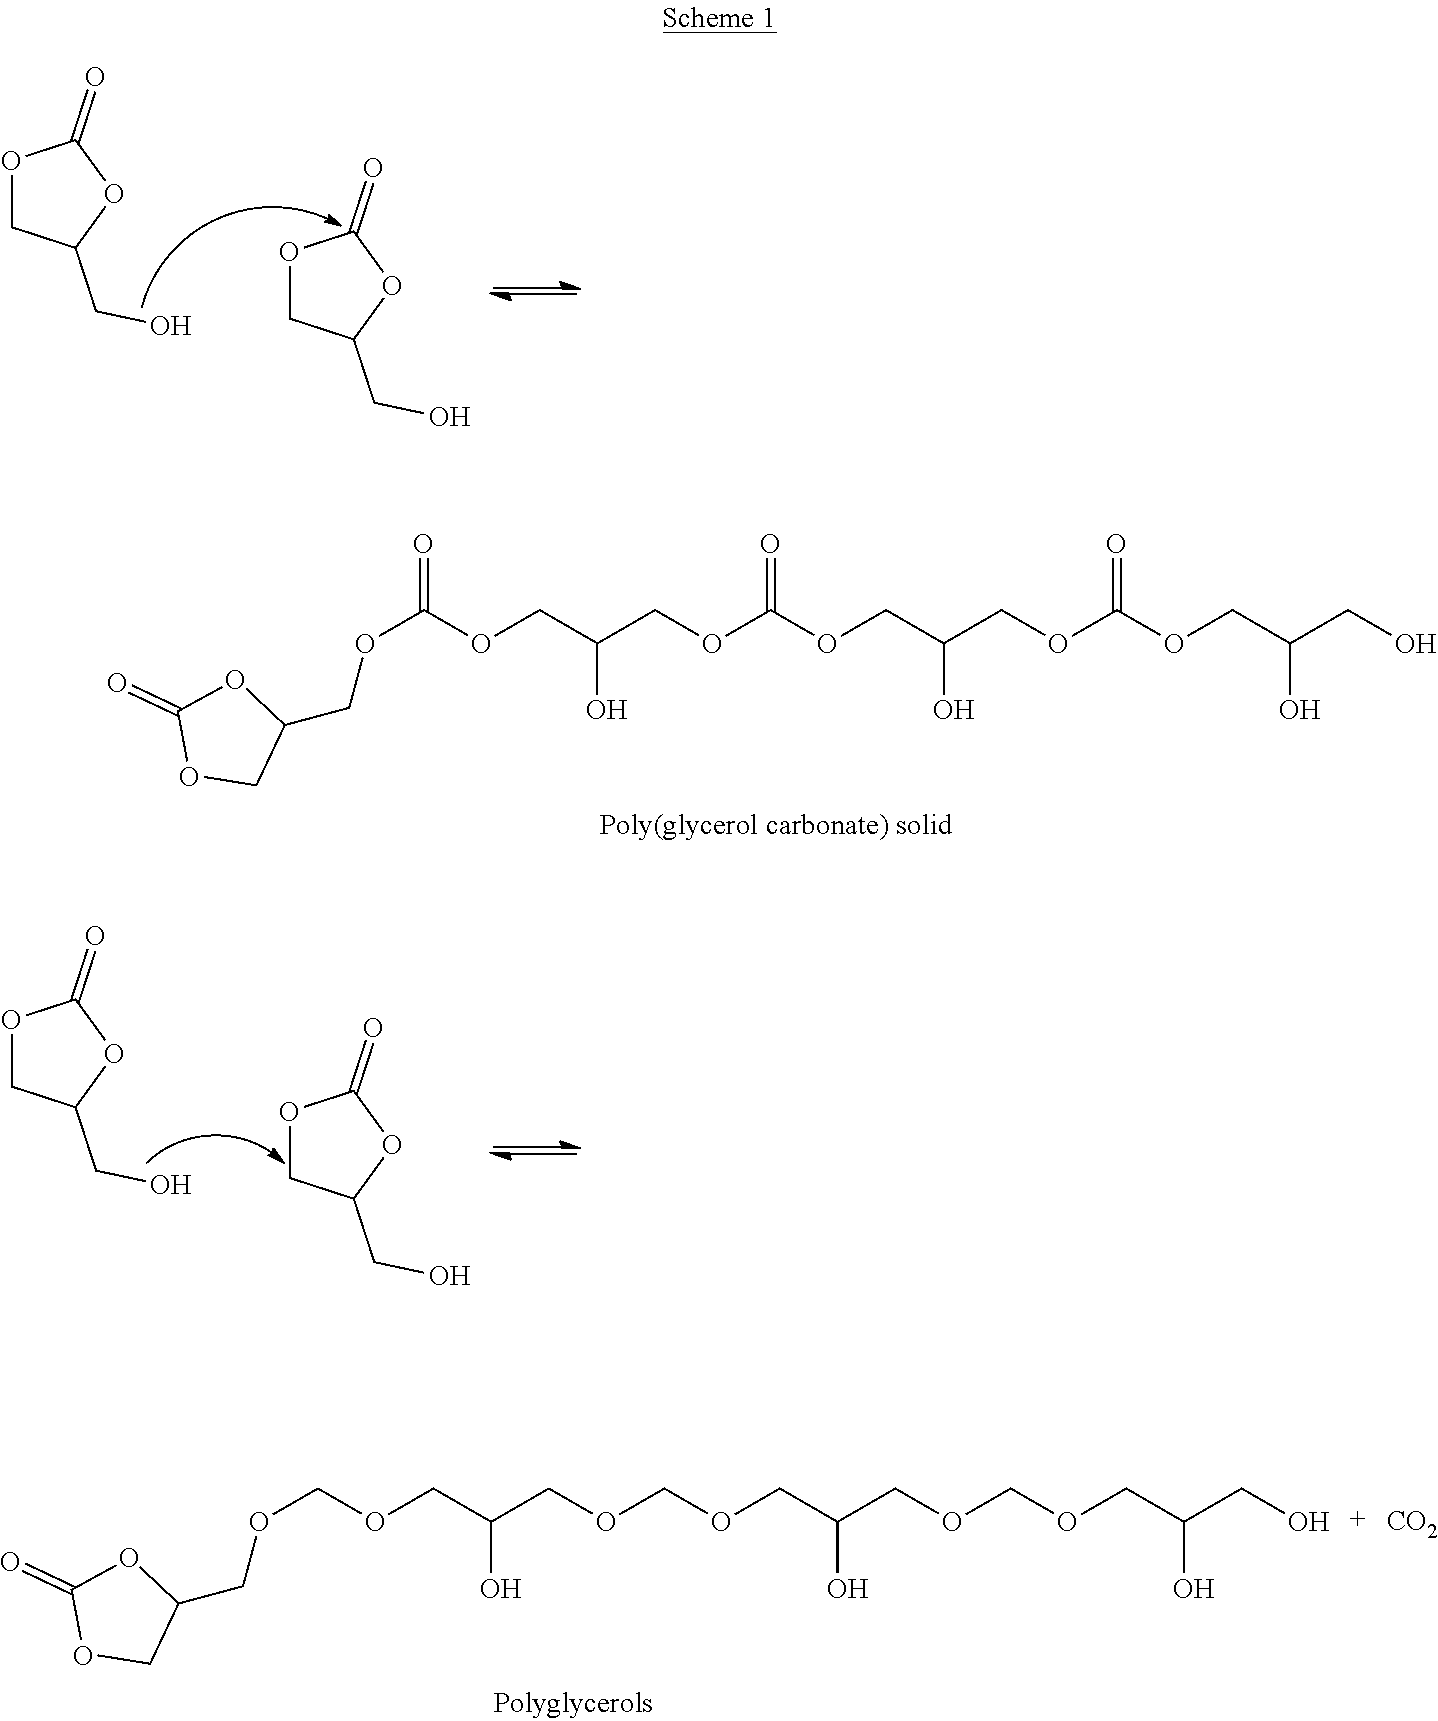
O1CC(CO)OC1=O.O1CC(CO)OC1=O.O(C(OCC(COC(OCC(O)COC(OCC(CO)O)=O)=O)O)=O)CC1OC(=O)OC1.O1CC(CO)OC1=O.O1CC(CO)OC1=O.O(COCC(COCOCC(O)COCOCC(CO)O)O)CC1OC(=O)OC1.[CO2]
